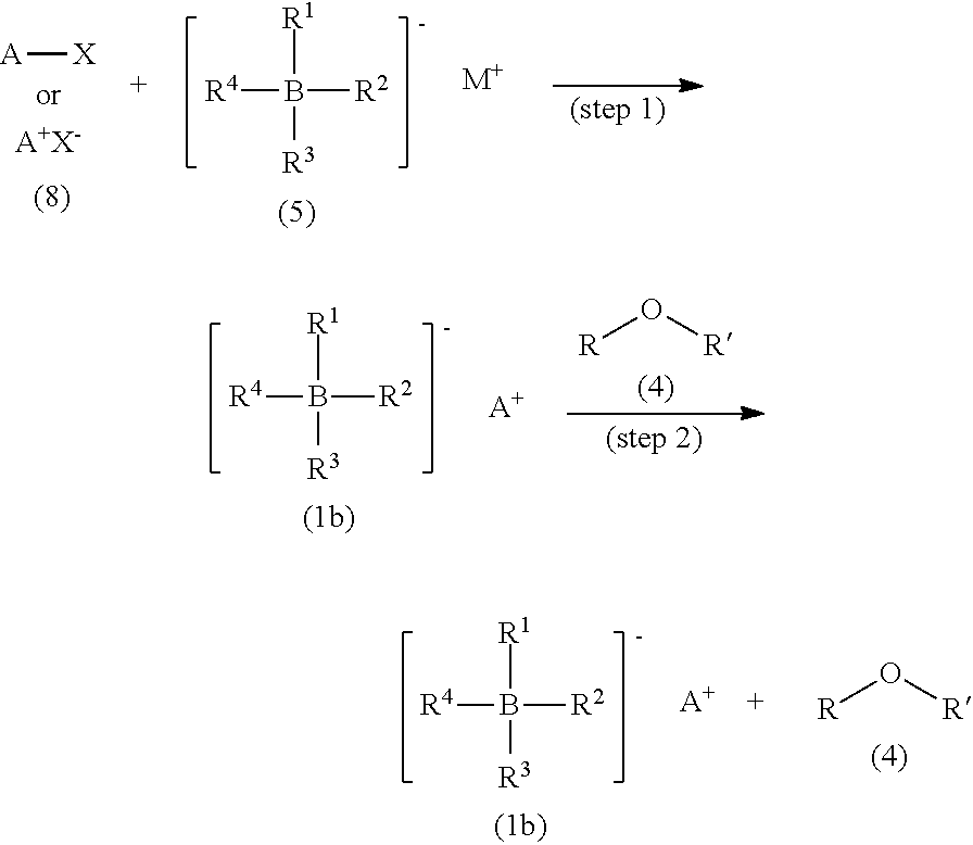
[R1]B([R4])([R2])[R3].[R]O[R].[A+].[R]O[R].[R1]B([R4])([R2])[R3].[A+].[R1]B([R4])([R2])[R3].[A][X].[A+X-].[M+]
